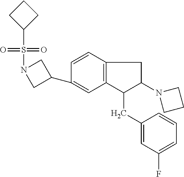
C1(C2=CC3=C(C=C2)CC(N2CCC2)C3CC2=CC(F)=CC=C2)CN(S(=O)(=O)C2CCC2)C1
